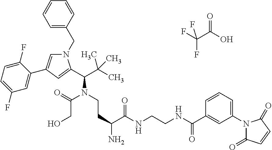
FC(F)(C(O)=O)F.N1(CC2=CC=CC=C2)C=C(C2=CC(F)=CC=C2F)C=C1C(C(C)(C)C)N(CCC(N)C(NCCNC(=O)C1=CC(N2C(=O)C=CC2=O)=CC=C1)=O)C(=O)CO
